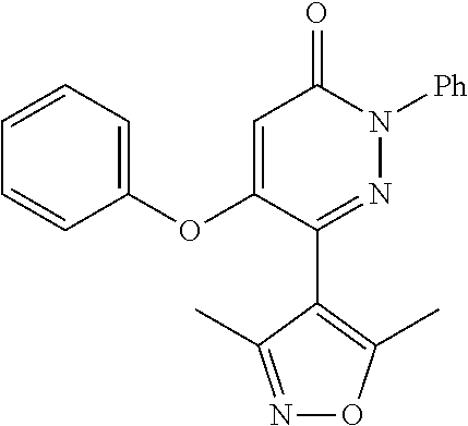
C1(C2=NN([Ph])C(=O)C=C2OC2=CC=CC=C2)=C(C)ON=C1C
